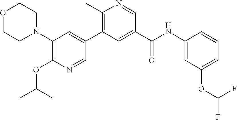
C1(N2CCOCC2)=C(OC(C)C)N=CC(C2=C(C)N=CC(C(NC3=CC(OC(F)F)=CC=C3)=O)=C2)=C1
